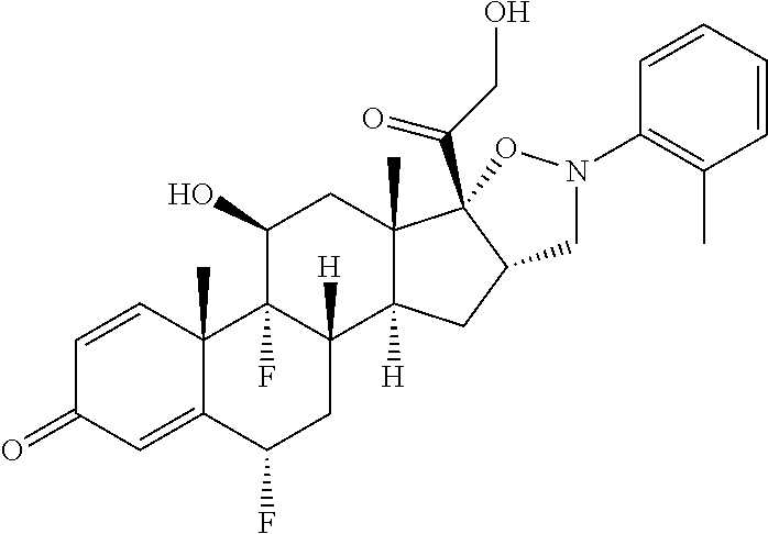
C1=CC2(C)C(=CC1=O)C(F)CC1([H])C2(F)C(O)CC2(C)C1([H])CC1C2(C(CO)=O)ON(C2=C(C)C=CC=C2)C1
